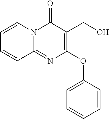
C1=CN2C(=NC(OC3=CC=CC=C3)=C(CO)C2=O)C=C1
